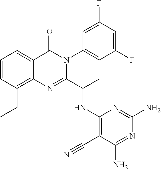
C1=CC(CC)=C2C(=C1)C(=O)N(C1=CC(F)=CC(F)=C1)C(C(C)NC1=C(C#N)C(N)=NC(N)=N1)=N2
